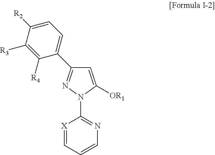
[X]1=CC=CN=C1N1C([OR1])=CC(C2=CC=C([R2])C([R3])=C2[R4])=N1
